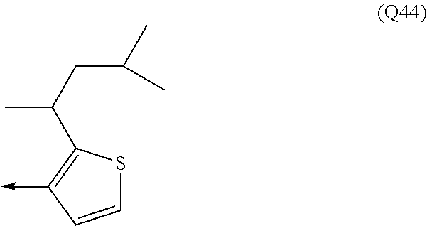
CC(CC(C)C)C1=C(->C)C=CS1
